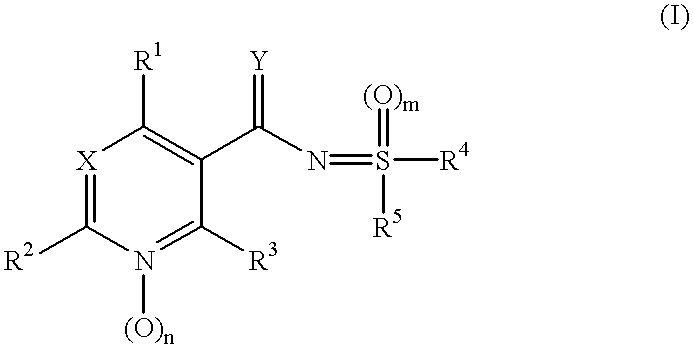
[X]1=C([R2])N([(O)n])=C([R3])C(C(N=S([R4])(=[(O)m])[R5])=[Y])=C1[R1]
